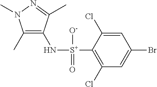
C1(C)=C(N[S+](C2=C(Cl)C=C(Br)C=C2Cl)([O-])=O)C(C)=NN1C
